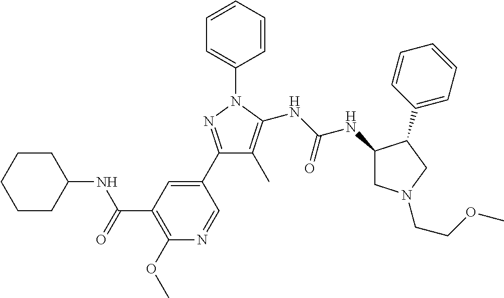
C1(C2=CC(C(=O)NC3CCCCC3)=C(OC)N=C2)=NN(C2=CC=CC=C2)C(NC(NC2CN(CCOC)CC2C2=CC=CC=C2)=O)=C1C
